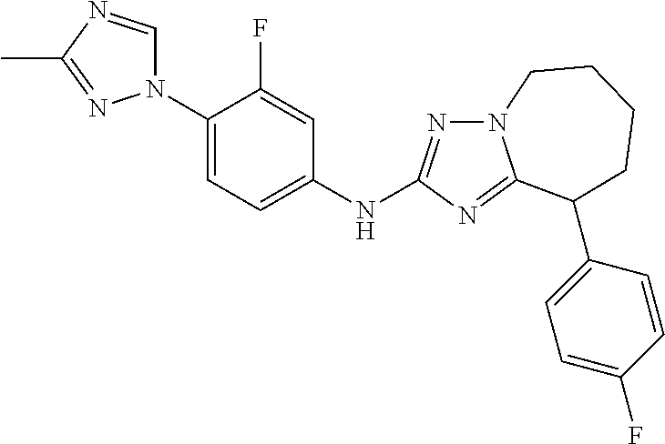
C1(N2C=NC(C)=N2)=CC=C(NC2=NN3C(=N2)C(C2=CC=C(F)C=C2)CCCC3)C=C1F
